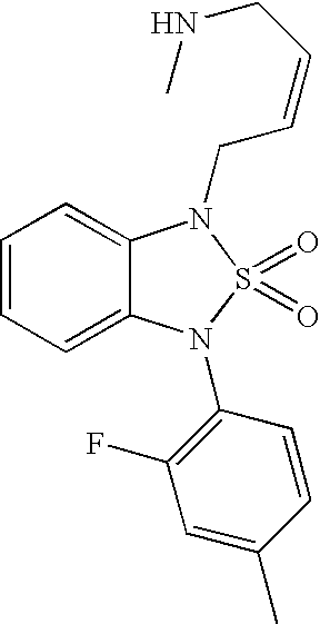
C1=CC=C2C(=C1)N(CC=CCNC)S(=O)(=O)N2C1=C(F)C=C(C)C=C1
